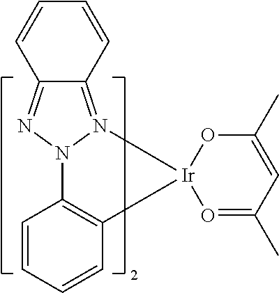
C12=N3N(N=C1C=CC=C2)C1=C(C=CC=C1)[Ir]31O=C(C)C=C(C)O1
